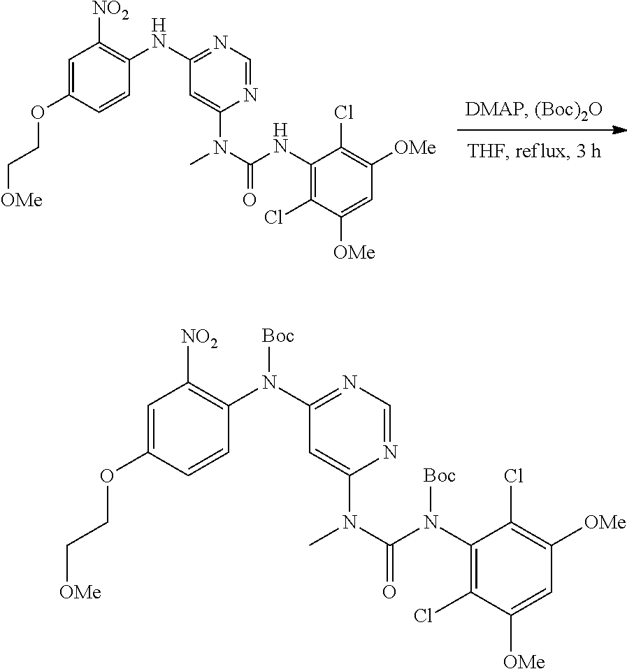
C1=C(OCC[OMe])C=CC(NC2=NC=NC(N(C)C(NC3=C(Cl)C([OMe])=CC([OMe])=C3Cl)=O)=C2)=C1[NO2].C1=C(OCC[OMe])C=CC(N(C2=NC=NC(N(C)C(N(C3=C(Cl)C([OMe])=CC([OMe])=C3Cl)[Boc])=O)=C2)[Boc])=C1[NO2]
